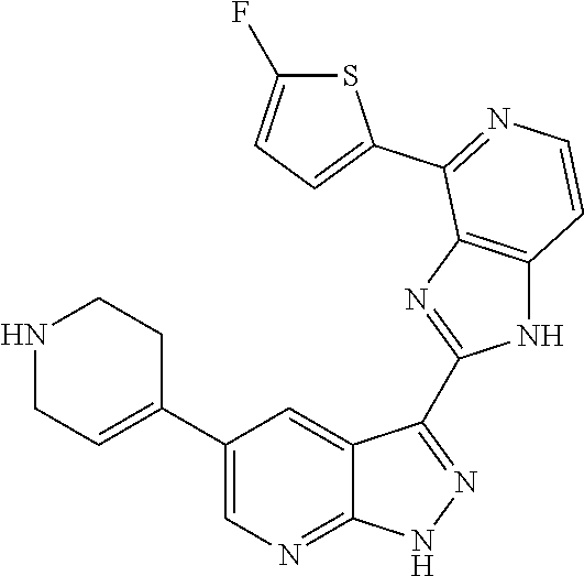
N1CC=C(C2=CN=C3C(=C2)C(C2=NC4=C(N2)C=CN=C4C2=CC=C(F)S2)=N[N H]3)CC1
